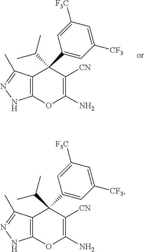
C12=C(OC(N)=C([CN])C1(C1=CC([CF3])=CC([F3C])=C1)C(C)C)NN=C2C.C12=C(OC(N)=C([CN])C1(C1=CC([CF3])=CC([F3C])=C1)C(C)C)NN=C2C
